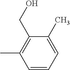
C1=CC=C(C)C(CO)=C1C
